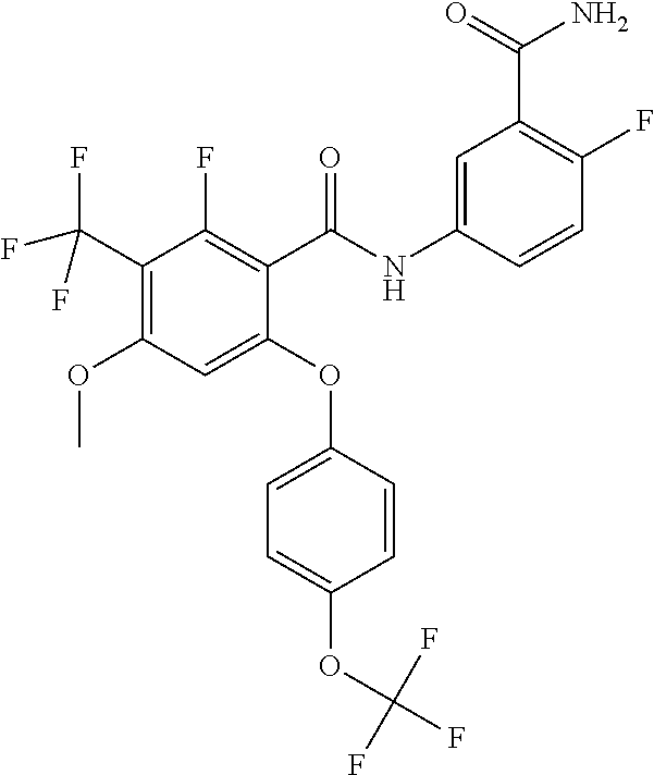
C1(C(F)(F)F)=C(OC)C=C(OC2=CC=C(OC(F)(F)F)C=C2)C(C(NC2=CC(C(=O)N)=C(F)C=C2)=O)=C1F
